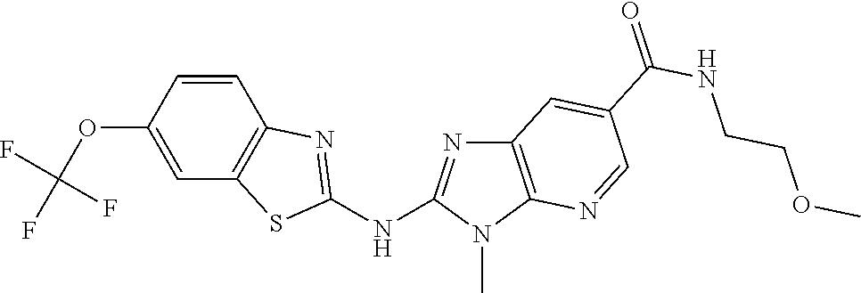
C1=C(OC(F)(F)F)C=CC2=C1SC(NC1=NC3=C(N1C)N=CC(C(=O)NCCOC)=C3)=N2
